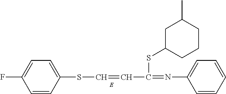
C1=CC(SC=CC(=NC2=CC=CC=C2)SC2CCCC(C)C2)=CC=C1F
